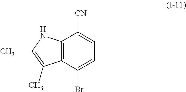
BrC1=CC=C([CN])C2=C1C(C)=C(C)N2
